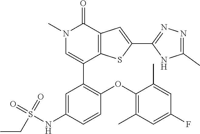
N1(C)C=C(C2=C(OC3=C(C)C=C(F)C=C3C)C=CC(NS(=O)(=O)CC)=C2)C2=C(C1=O)C=C(C1=NN=C(C)N1)S2
